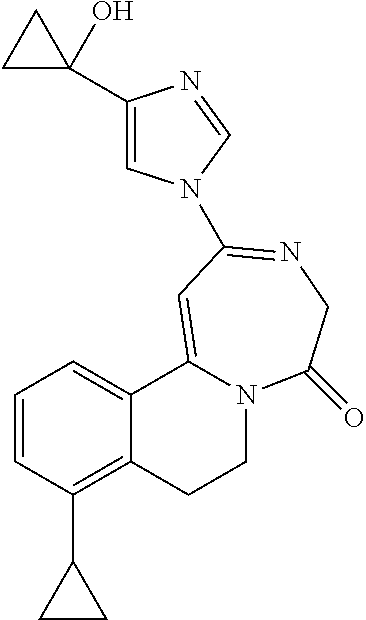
C1=CC(C2CC2)=C2C(=C1)C1=CC(N3C=C(C4(O)CC4)N=C3)=NCC(=O)N1CC2
